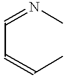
C(C=CC)=NC
